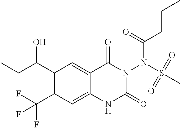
C1(C(O)CC)=C(C(F)(F)F)C=C2C(=C1)C(=O)N(N(C(=O)CCC)S(C)(=O)=O)C(=O)N2
